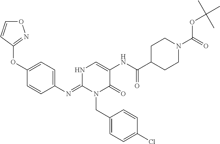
O(C1=CC=C(N=C2N(CC3=CC=C(Cl)C=C3)C(=O)C(NC(C3CCN(C(=O)OC(C)(C)C)CC3)=O)=CN2)C=C1)C1=NOC=C1
